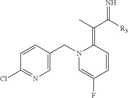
C1=CC(CN2C=C(F)C=CC2=C(C([R3])=N)C)=CN=C1Cl
